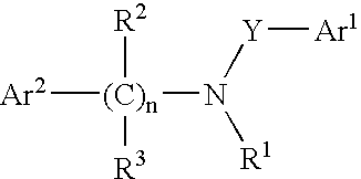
[Ar2][(C)n](N([Y][Ar1])[R1])([R3])[R2]
